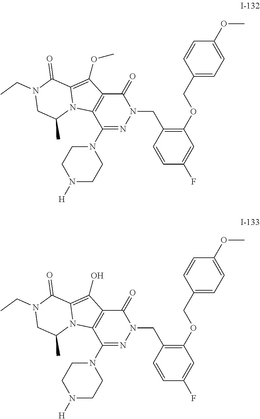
C(N1C(=O)C2=C(C(N3CCN([H])CC3)=N1)N1C(=C2OC)C(=O)N(CC)CC1C)C1=C(OCC2=CC=C(OC)C=C2)C=C(F)C=C1.C(N1C(=O)C2=C(C(N3CCN([H])CC3)=N1)N1C(=C2O)C(=O)N(CC)CC1C)C1=C(OCC2=CC=C(OC)C=C2)C=C(F)C=C1
